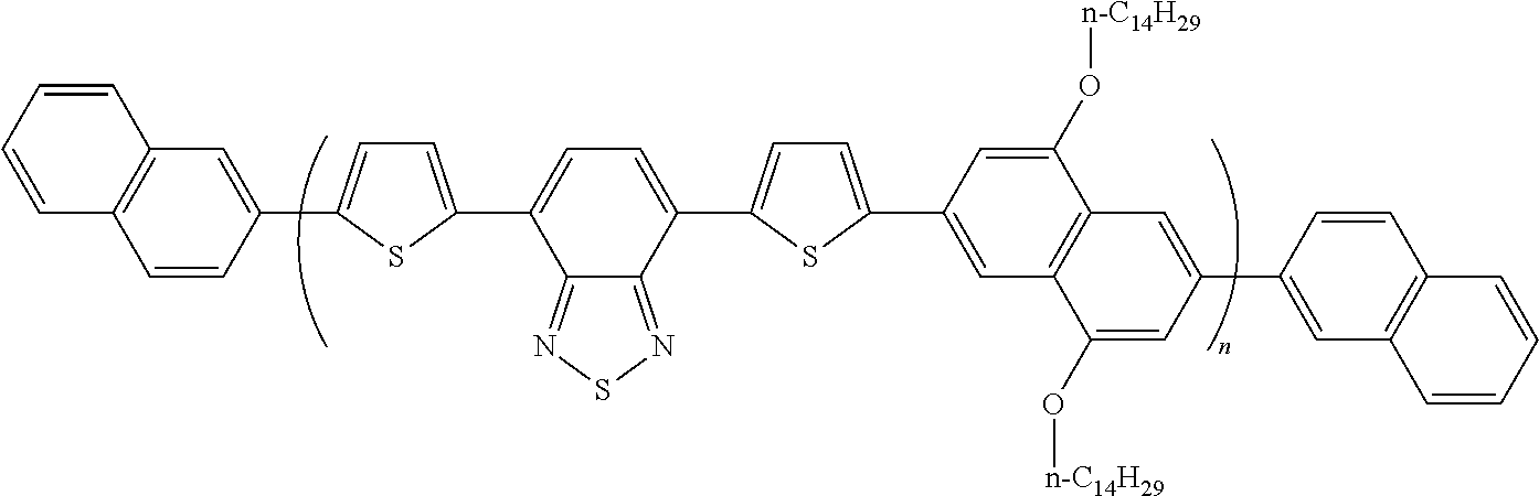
C12=NSN=C1C(C1=CC=C(C3=CC4=C(C(O[n-C14H29])=C3)C=C(C3=CC5=C(C=C3)C=CC=C5)C=C4O[n-C14H29])S1)=CC=C2C1=CC=C(C2=CC3=C(C=C2)C=CC=C3)S1
